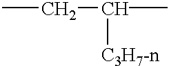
CCC([C3H7-n])C
